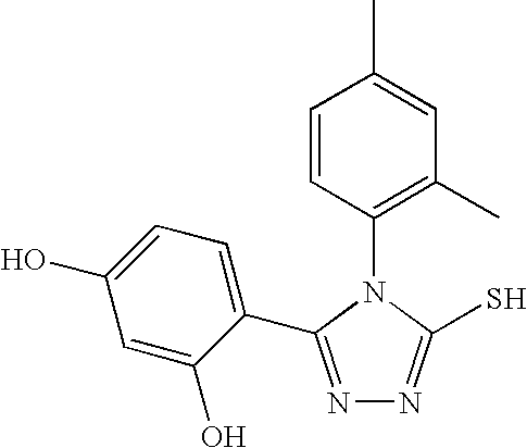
N1=C(C2=CC=C(O)C=C2O)N(C2=C(C)C=C(C)C=C2)C(S)=N1
